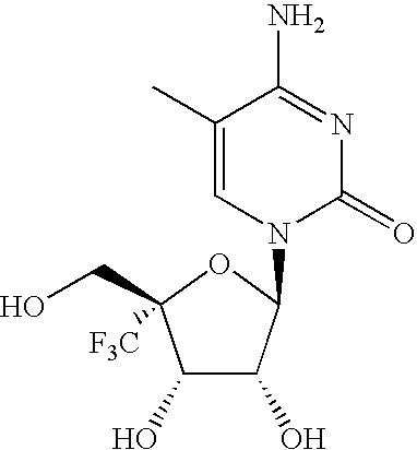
C1(O)C(O)C(N2C(=O)N=C(N)C(C)=C2)OC1(CO)[F3C]
